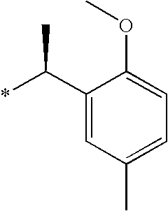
C1(C(*)C)=CC(C)=CC=C1OC
